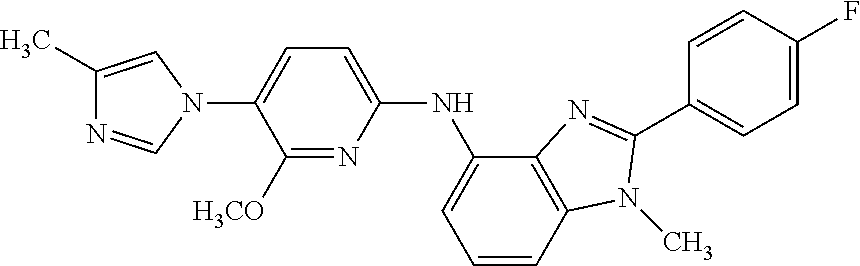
C1(C)=CN(C2=CC=C(NC3=CC=CC4=C3N=C(C3=CC=C(F)C=C3)N4C)N=C2[H3CO])C=N1
